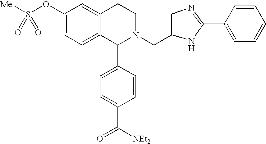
C1(OS([Me])(=O)=O)=CC=C2C(=C1)CCN(CC1=CN=C(C3=CC=CC=C3)N1)C2C1=CC=C(C([NEt2])=O)C=C1
